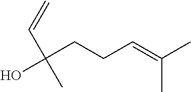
C(CCC=C(C)C)(O)(C=C)C
